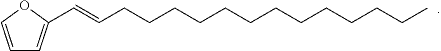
C1=COC(C=CCCCCCCCCCCCCC)=C1
